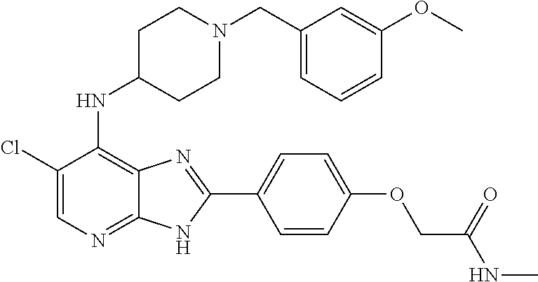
C1(Cl)=CN=C2C(=C1NC1CCN(CC3=CC=CC(OC)=C3)CC1)N=C(C1=CC=C(OCC(NC)=O)C=C1)N2
